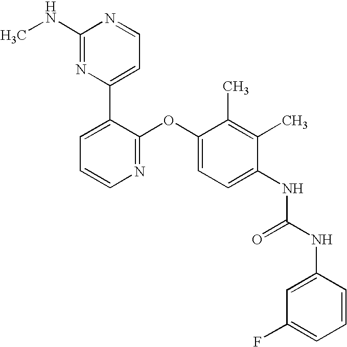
C1(NC)=NC(C2=CC=CN=C2OC2=CC=C(NC(NC3=CC(F)=CC=C3)=O)C(C)=C2C)=CC=N1
